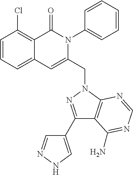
C1=CC=C2C(=C1Cl)C(=O)N(C1=CC=CC=C1)C(CN1C3=C(C(C4=CNN=C4)=N1)C(N)=NC=N3)=C2
